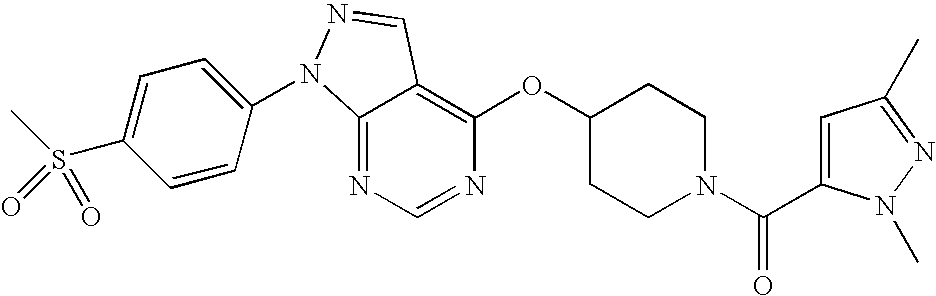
C12=NC=NC(OC3CCN(C(=O)C4=CC(C)=NN4C)CC3)=C1C=NN2C1=CC=C(S(C)(=O)=O)C=C1
